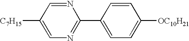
N1=C(C2=CC=C([OC10H21])C=C2)N=CC([C7H15])=C1
